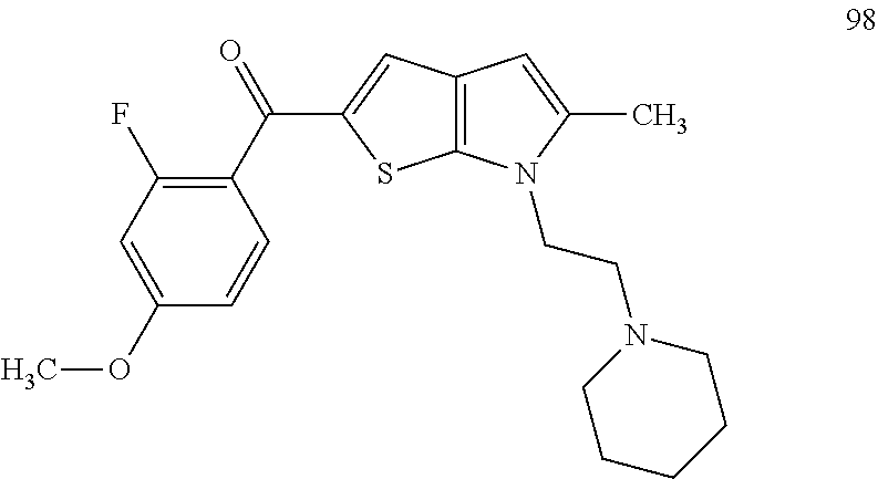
C1=C(OC)C=CC(C(=O)C2=CC3=C(S2)N(CCN2CCCCC2)C(C)=C3)=C1F
